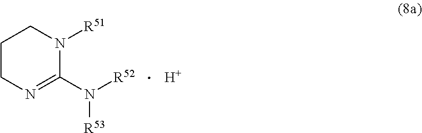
[H].C1(N([R52])[R53])=NCCCN1[R51]
